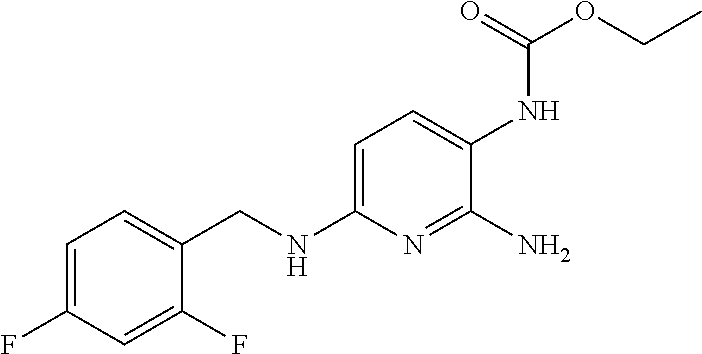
C1=C(F)C=C(F)C(CNC2=CC=C(NC(OCC)=O)C(N)=N2)=C1
